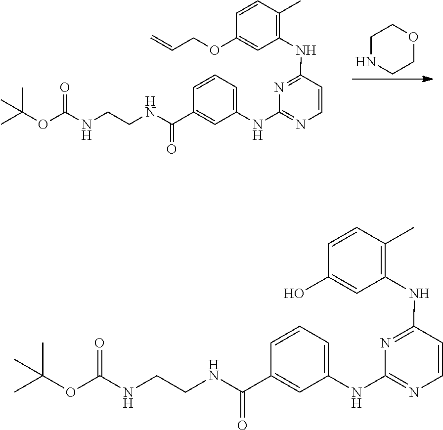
C1NCCOC1.C1(C)=C(NC2=NC(NC3=CC=CC(C(=O)NCCNC(OC(C)(C)C)=O)=C3)=NC=C2)C=C(OCC=C)C=C1.C1(C)=C(NC2=NC(NC3=CC=CC(C(=O)NCCNC(OC(C)(C)C)=O)=C3)=NC=C2)C=C(O)C=C1
